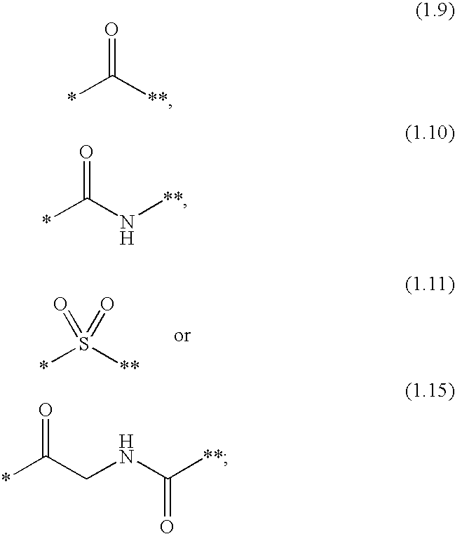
*S([**])(=O)=O.*C([**])=O.*C(N[**])=O.*C(CNC([**])=O)=O
